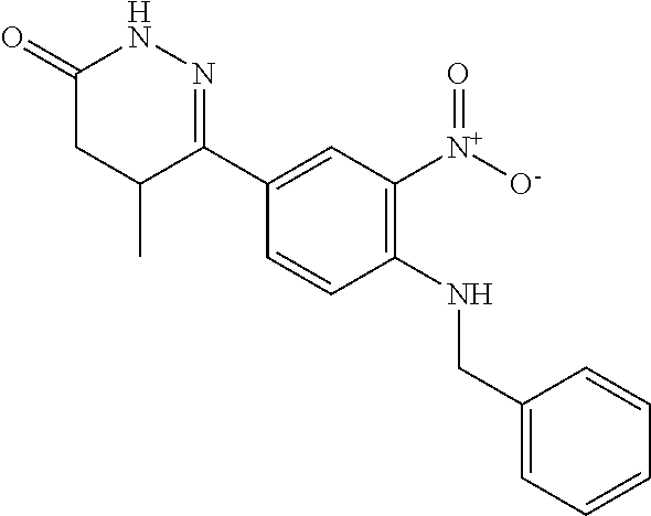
C1(C2=NNC(=O)CC2C)=CC([N+]([O-])=O)=C(NCC2=CC=CC=C2)C=C1
